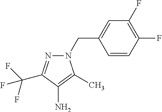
N1(CC2=CC(F)=C(F)C=C2)N=C(C(F)(F)F)C(N)=C1C
